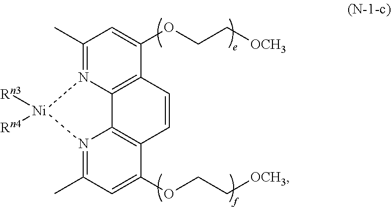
C1(C)=N2C3=C(C(OCC[OCH3])=C1)C=CC1=C3N(=C(C)C=C1OCC[OCH3])[Ni]2([Rn3])[Rn4]
